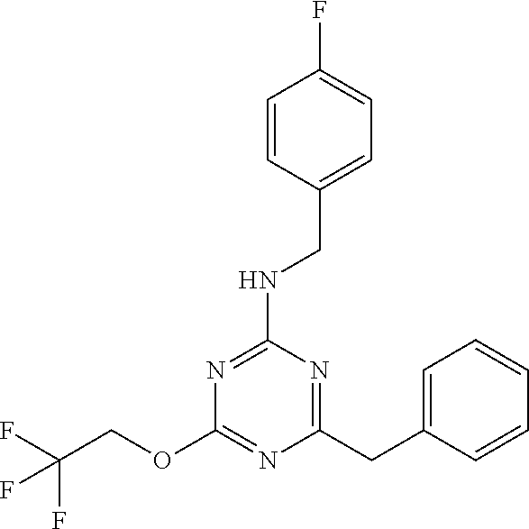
C1(CC2=CC=CC=C2)=NC(NCC2=CC=C(F)C=C2)=NC(OCC(F)(F)F)=N1
